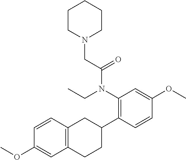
C1(N(C(CN2CCCCC2)=O)CC)=C(C2CC3=C(CC2)C=C(OC)C=C3)C=CC(OC)=C1
